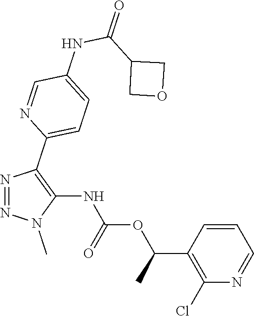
N1=NC(C2=CC=C(NC(C3COC3)=O)C=N2)=C(NC(OC(C2=C(Cl)N=CC=C2)C)=O)N1C
